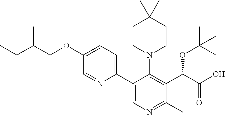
C(COC1=CC=C(C2=CN=C(C)C(C(C(O)=O)OC(C)(C)C)=C2N2CCC(C)(C)CC2)N=C1)(CC)C
